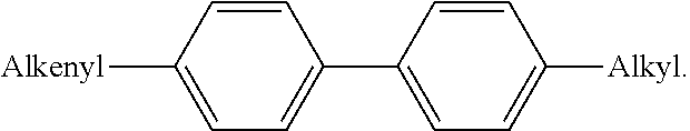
C1(C2=CC=C([Alkyl])C=C2)=CC=C([Alkenyl])C=C1
